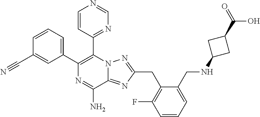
C1=CC(C#N)=CC(C2=C(C3=NC=NC=C3)N3C(=NC(CC4=C(F)C=CC=C4CNC4CC(C(O)=O)C4)=N3)C(N)=N2)=C1
